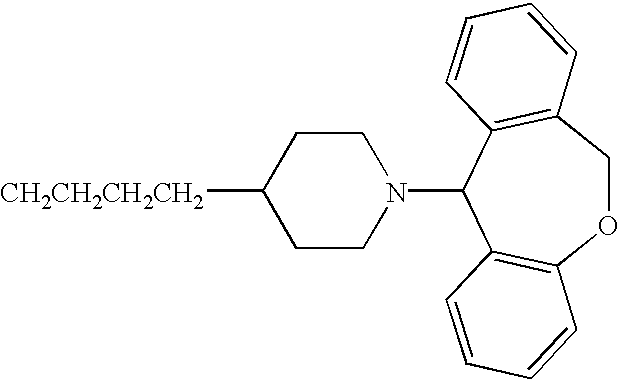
C1CN(C2C3=C(COC4=C2C=CC=C4)C=CC=C3)CCC1[CH2CH2CH2CH2]
